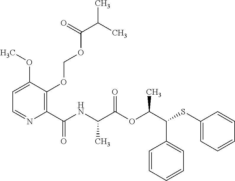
C1=CC=CC=C1C(C(OC(C(NC(C1=C(OCOC(C(C)C)=O)C(OC)=CC=N1)=O)C)=O)C)SC1=CC=CC=C1
